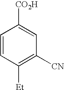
C1([Et])=C([CN])C=C([CO2H])C=C1
